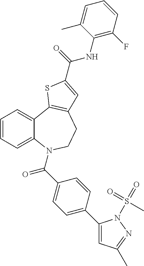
C1=CC=C2C(=C1)C1=C(CCN2C(C2=CC=C(C3=CC(C)=NN3S(=O)(=O)C)C=C2)=O)C=C(C(=O)NC2=C(F)C=CC=C2C)S1
